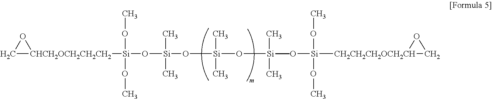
C1[CHCH2OCH2CH2CH2]([Si](OC)(OC)O[Si](O[Si](C)(C)O[Si](O[Si](OC)(OC)[CH2CH2CH2OCH2CH]2OC2)(C)(C)C)(C)C)O1
